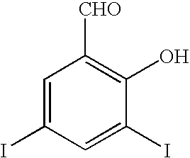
C1=C(I)C=C(I)C(O)=C1[CHO]
